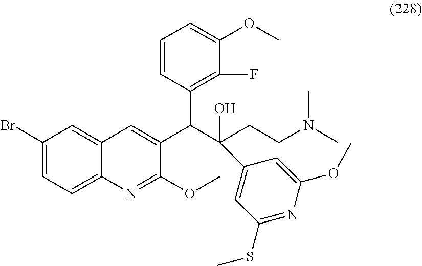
C1(Br)=CC=C2C(=C1)C=C(C(C(CCN(C)C)(O)C1=CC(SC)=NC(OC)=C1)C1=C(F)C(OC)=CC=C1)C(OC)=N2
